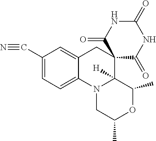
C1(C#N)=CC=C2C(=C1)CC1(C3([H])N2CC(C)OC3C)C(=O)NC(=O)NC1=O
